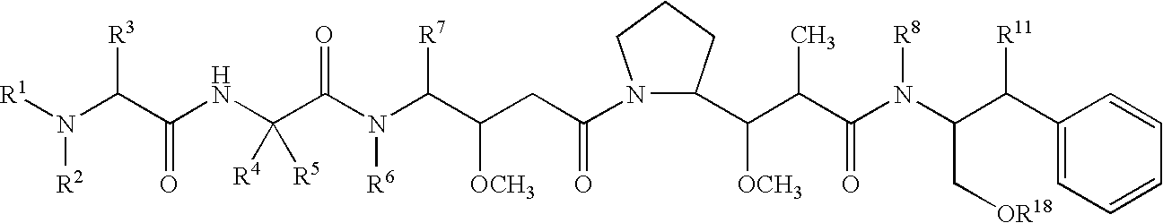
[R1]N(C(C(NC(C(N(C(C(CC(N1C(C(C(C(N(C(C(C2=CC=CC=C2)[R11])C[OR18])[R8])=O)C)[OCH3])CCC1)=O)[OCH3])[R7])[R6])=O)([R4])[R5])=O)[R3])[R2]
